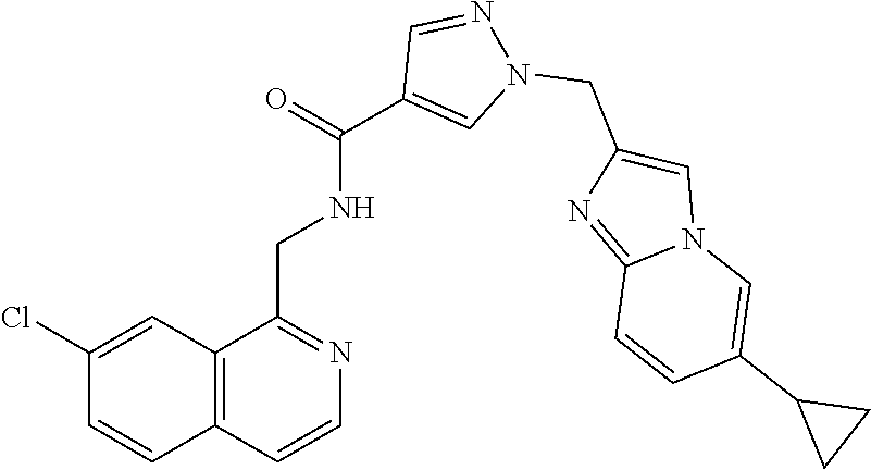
C12=C(C=CN=C1CNC(C1=CN(CC3=CN4C(=N3)C=CC(C3CC3)=C4)N=C1)=O)C=CC(Cl)=C2
